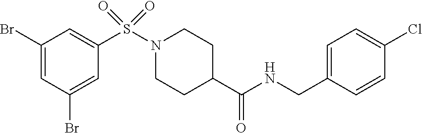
C1(Br)=CC(Br)=CC(S(N2CCC(C(NCC3=CC=C(Cl)C=C3)=O)CC2)(=O)=O)=C1
